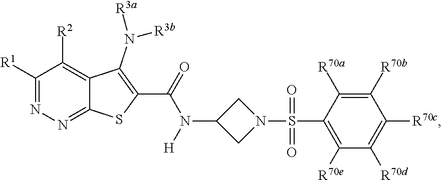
C1([R1])=NN=C2C(=C1[R2])C(N([R3a])[R3b])=C(C(N(C1CN(S(C3=C([R70e])C([R70d])=C([R70c])C([R70b])=C3[R70a])(=O)=O)C1)[H])=O)S2
